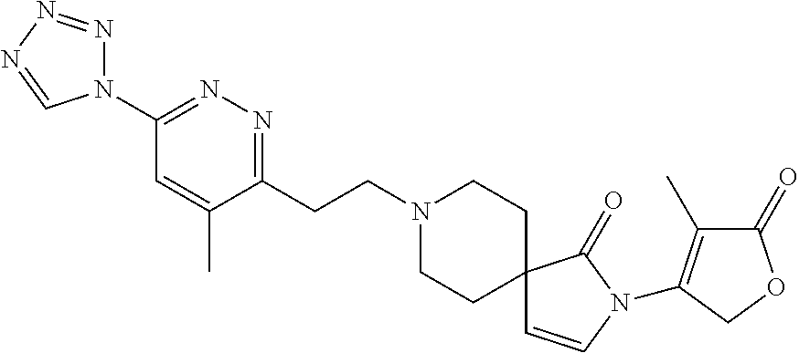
N1(C2=NN=C(CCN3CCC4(CC3)C=CN(C3=C(C)C(=O)OC3)C4=O)C(C)=C2)N=NN=C1
